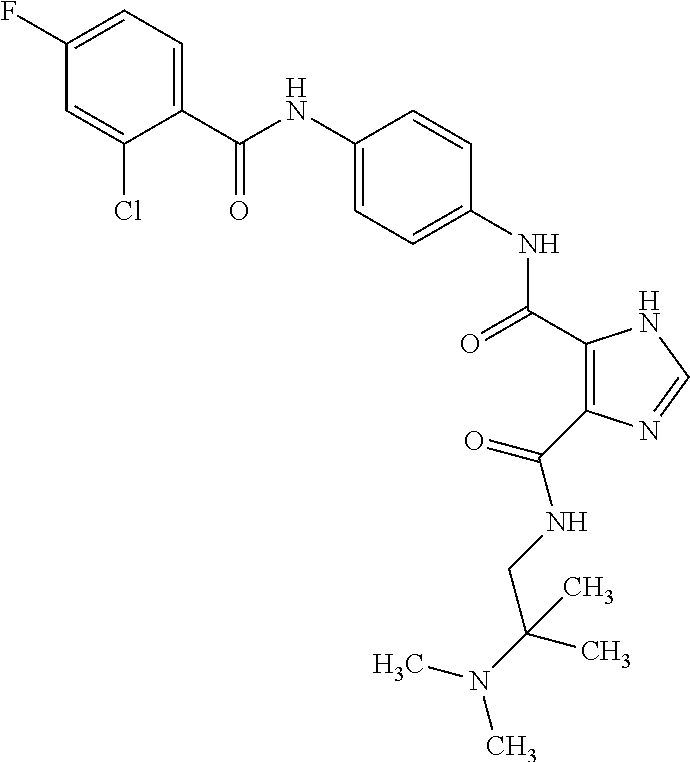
C(NC1=CC=C(NC(=O)C2=C(C(NCC(C)(N(C)C)C)=O)N=CN2)C=C1)(=O)C1=CC=C(F)C=C1Cl
